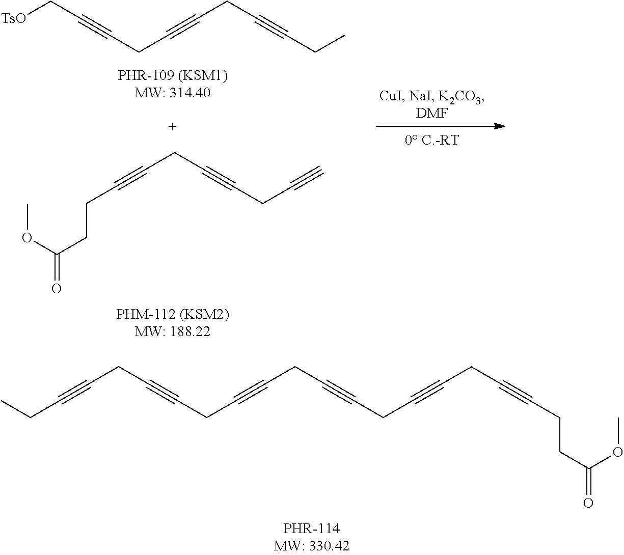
[TsO]CC#CCC#CCC#CCC.COC(=O)CCC#CCC#CCC#C.C(C#CCC#CCC#CCC#CCC#CCC#CCCC(=O)OC)C
